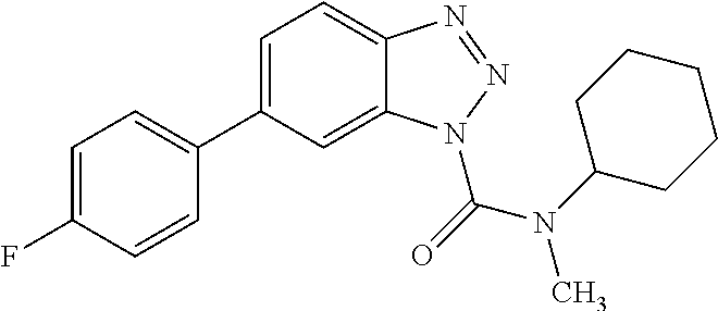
C1=C(F)C=CC(C2=CC=C3C(=C2)N(C(N(C)C2CCCCC2)=O)N=N3)=C1
